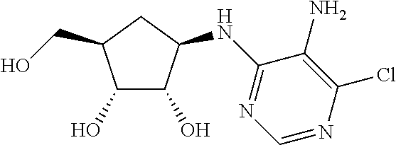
C1(O)C(O)C(NC2=NC=NC(Cl)=C2N)CC1CO
